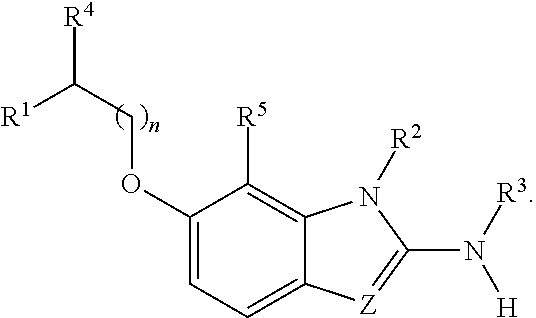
C1(OCC([R4])[R1])=CC=C2C(=C1[R5])N([R2])C(N([R3])[H])=[Z]2
